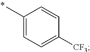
C1(C)=CC=C([CF3])C=C1
